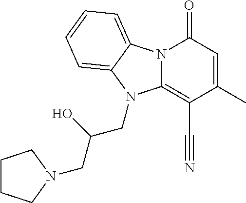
C1(C)=CC(=O)N2C(=C1C#N)N(CC(CN1CCCC1)O)C1=CC=CC=C21
